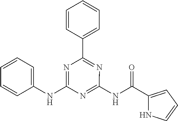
C1(NC2=CC=CC=C2)=NC(C2=CC=CC=C2)=NC(NC(C2=CC=CN2)=O)=N1
